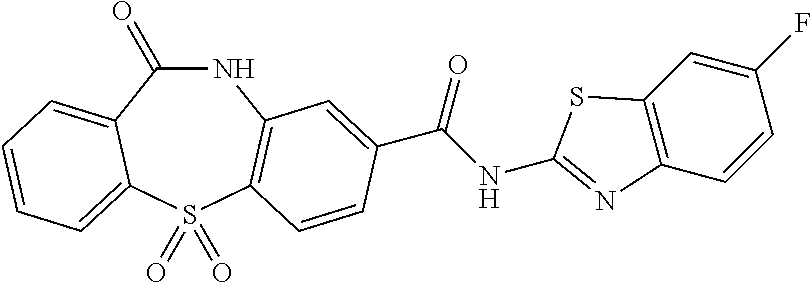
N1C(=O)C2=CC=CC=C2S(=O)(=O)C2=C1C=C(C(NC1=NC3=C(C=C(F)C=C3)S1)=O)C=C2
